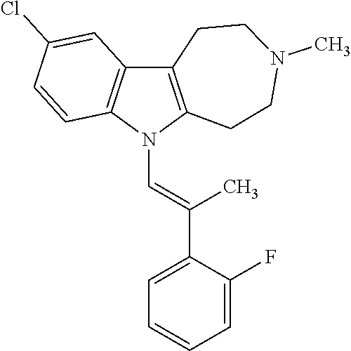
C12=C(N(C=C(C3=CC=CC=C3F)C)C3=C1C=C(Cl)C=C3)CCN(C)CC2
